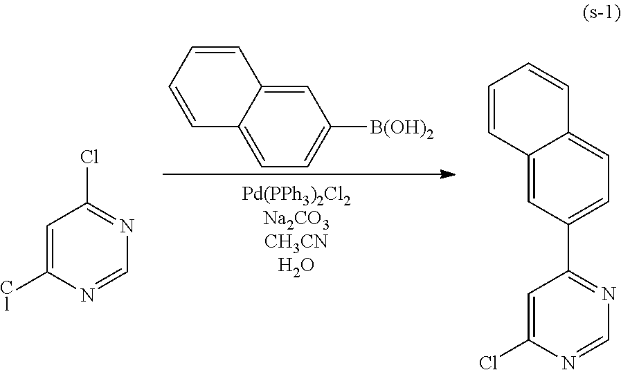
C1=C2C(=CC=C1[B(OH)2])C=CC=C2.C1=C(Cl)N=CN=C1Cl.C1=C(Cl)N=CN=C1C1=CC=C2C(=C1)C=CC=C2
